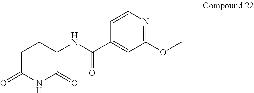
C1(NC(C2=CC(OC)=NC=C2)=O)C(=O)NC(=O)CC1
